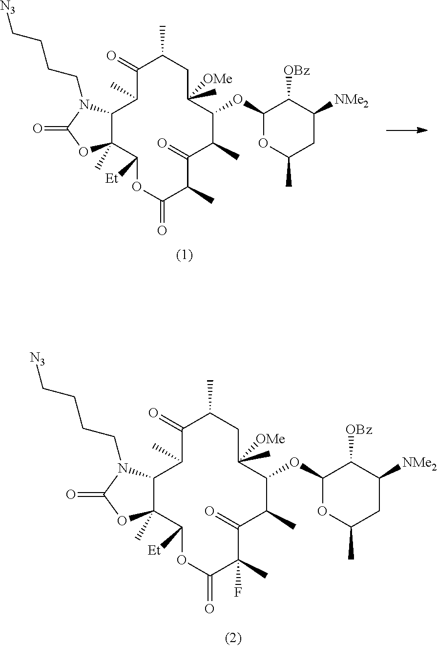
C12C(C)(C([Et])OC(=O)C(C)(F)C(=O)C(C)C(OC3OC(C)CC([NMe2])C3[OBz])C(C)([OMe])CC(C)C(=O)C1C)OC(=O)N2CCCC[N3].C12C(C)(C([Et])OC(=O)C(C)C(=O)C(C)C(OC3OC(C)CC([NMe2])C3[OBz])C(C)([OMe])CC(C)C(=O)C1C)OC(=O)N2CCCC[N3]
